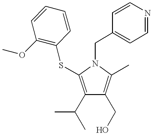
C1(C(C)C)=C(SC2=C(OC)C=CC=C2)N(CC2=CC=NC=C2)C(C)=C1CO
